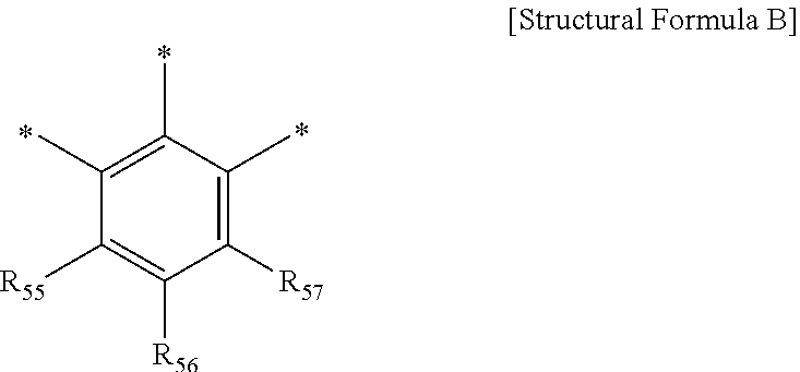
C1(C)=C(C)C(C)=C([R57])C([R56])=C1[R55]
